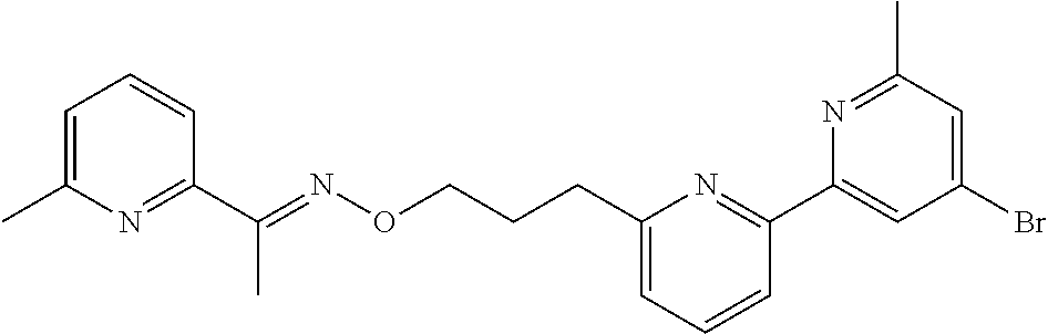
C1=C(C)N=C(C(=NOCCCC2=CC=CC(C3=CC(Br)=CC(C)=N3)=N2)C)C=C1
